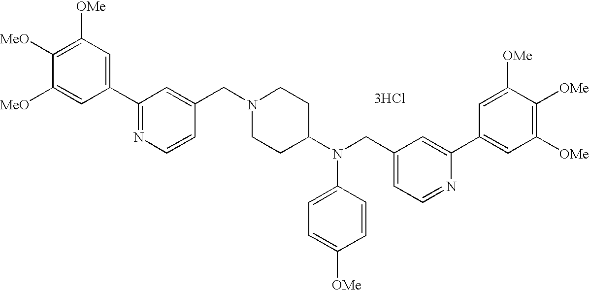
C1([OMe])=C([MeO])C([MeO])=CC(C2=NC=CC(CN3CCC(N(CC4=CC=NC(C5=CC([OMe])=C([OMe])C([OMe])=C5)=C4)C4=CC=C([OMe])C=C4)CC3)=C2)=C1.[3HCl]
